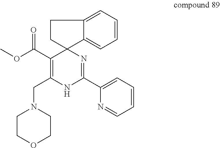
C1=C2C3(CCC2=CC=C1)C(C(OC)=O)=C(CN1CCOCC1)NC(C1=CC=CC=N1)=N3
